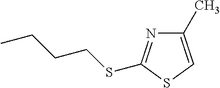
C1(C)=CSC(SCCCC)=N1
